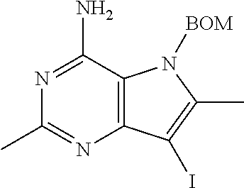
N1=C(N)C2=C(N=C1C)C(I)=C(C)N2[BOM]
